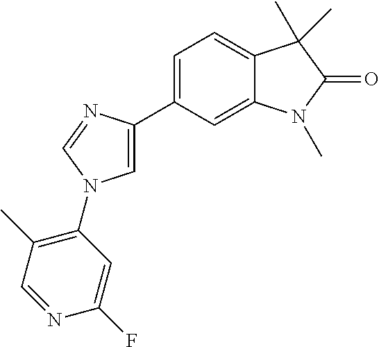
C1=C(C2=CN(C3=C(C)C=NC(F)=C3)C=N2)C=C2C(=C1)C(C)(C)C(=O)N2C
